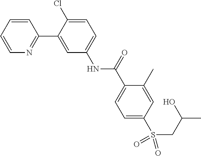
C1=CC=CN=C1C1=CC(NC(C2=CC=C(S(CC(C)O)(=O)=O)C=C2C)=O)=CC=C1Cl
